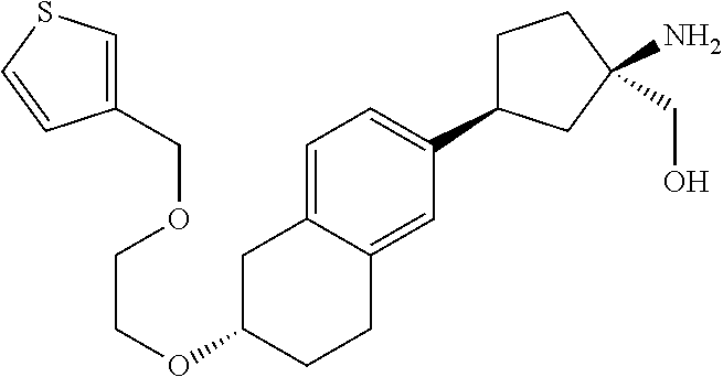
C1=C2C(=CC(C3CCC(N)(CO)C3)=C1)CCC(OCCOCC1=CSC=C1)C2
